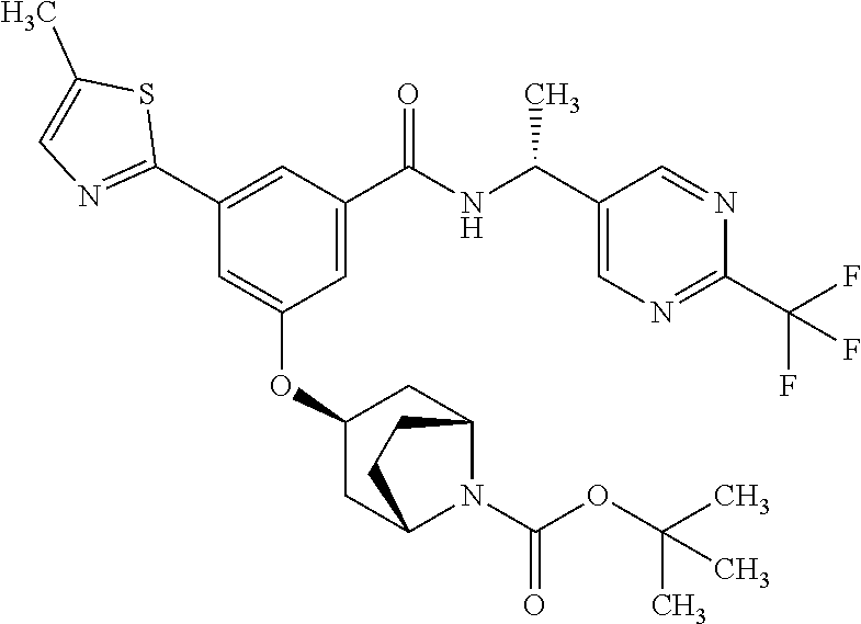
C1(C2=NC=C(C)S2)=CC(C(NC(C2=CN=C(C(F)(F)F)N=C2)C)=O)=CC(OC2CC3N(C(OC(C)(C)C)=O)C(C2)CC3)=C1
